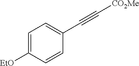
C1=C([EtO])C=CC(C#C[CO2Me])=C1
